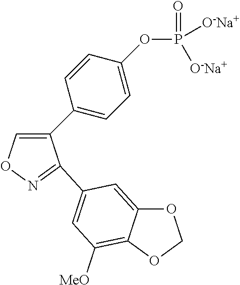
C1(C2=CC=C(OP(=O)([O-Na+])[O-Na+])C=C2)=CON=C1C1=CC([MeO])=C2C(=C1)OCO2
